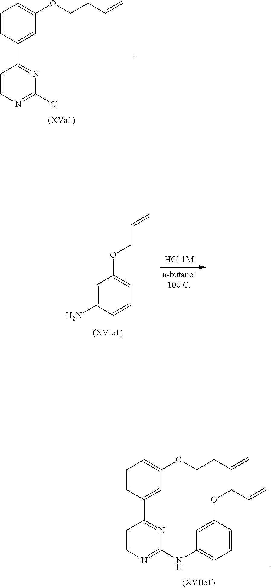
C1=CC(C2=NC(NC3=CC=CC(OCC=C)=C3)=NC=C2)=CC(OCCC=C)=C1.C1=CC(C2=NC(Cl)=NC=C2)=CC(OCCC=C)=C1.O(C1=CC=CC(N)=C1)CC=C
